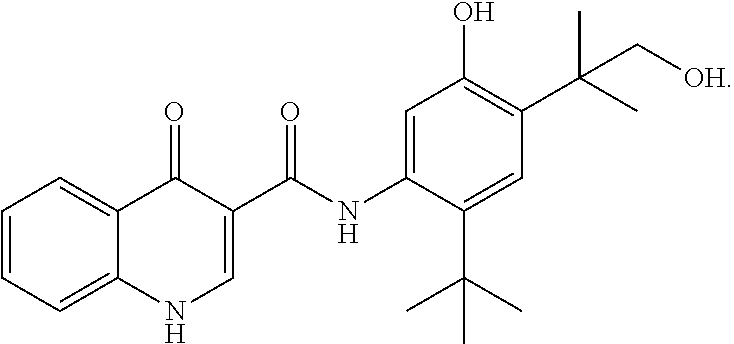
C1=CC=C2C(=C1)C(=O)C(C(NC1=CC(O)=C(C(C)(C)C[OH])C=C1C(C)(C)C)=O)=CN2
